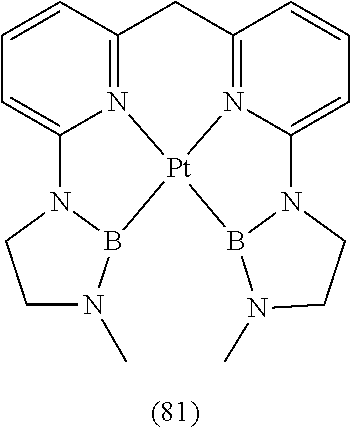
C1=CC2=N3C(=C1)N1CCN(C)B1[Pt]31N3=C(C2)C=CC=C3N2B1N(C)CC2
